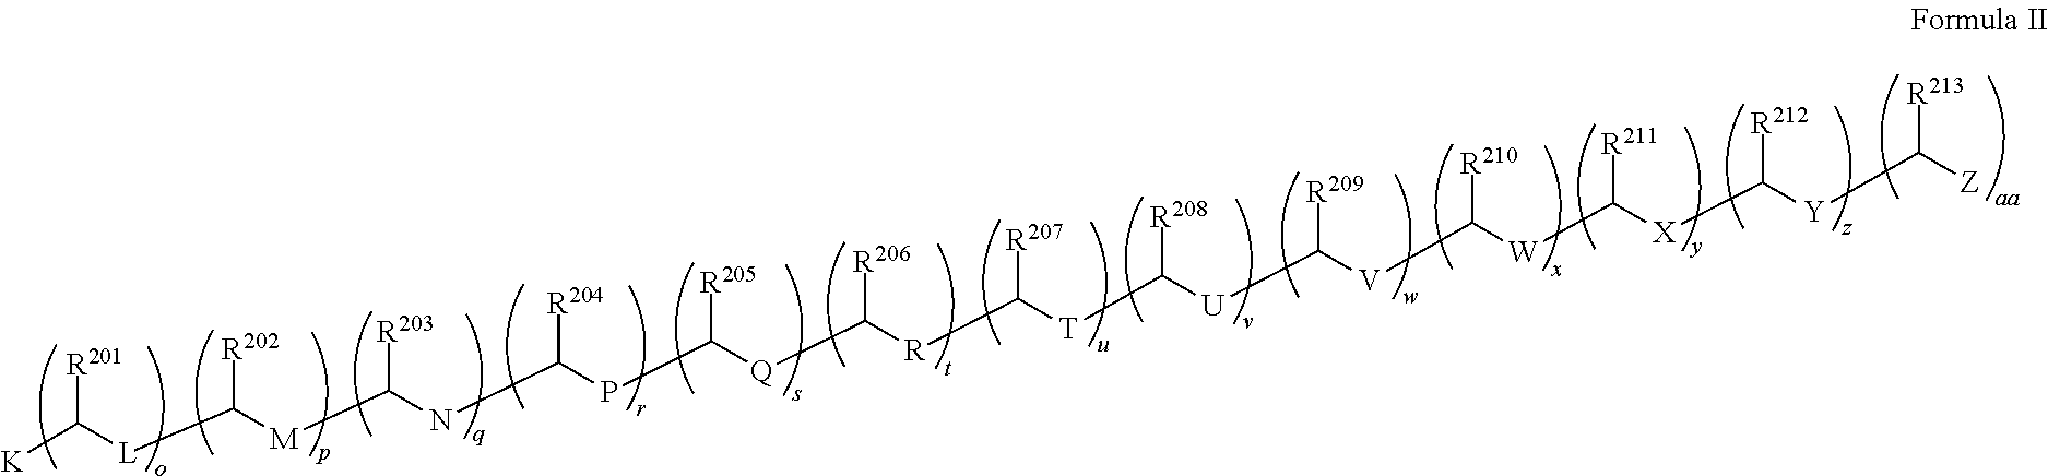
[K]C([L]C([M]C(NC(PC([Q]C([R]C([T]C([U]C([V]C([W]C([X]C([Y]C([Z])[R213])[R212])[R211])[R210])[R209])[R208])[R207])[R206])[R205])[R204])[R203])[R202])[R201]
